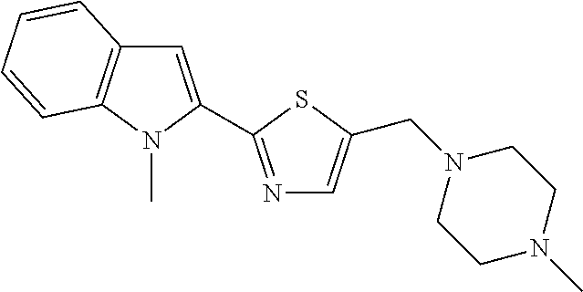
C1=C(C2=NC=C(CN3CCN(C)CC3)S2)N(C)C2=C1C=CC=C2
